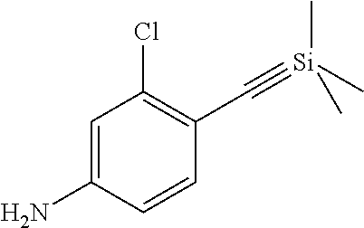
C1=C(N)C=CC(C#[Si](C)(C)C)=C1Cl
